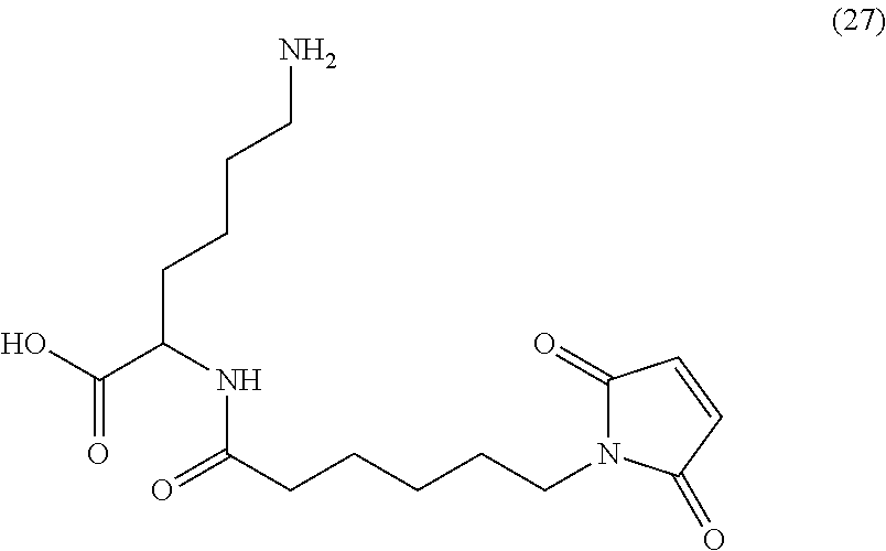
C1(=O)N(CCCCCC(=O)NC(CCCCN)C(O)=O)C(=O)C=C1
